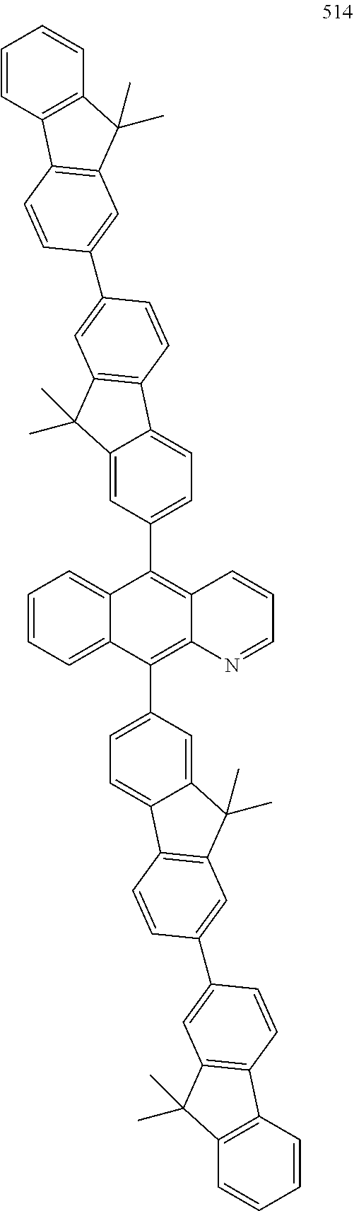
C1=CC=C2C(=C1)C(C1=CC=C3C(=C1)C(C)(C)C1=C3C=CC(C3=CC4=C(C5=C(C=CC=C5)C4(C)C)C=C3)=C1)=C1C(=C2C2=CC=C3C(=C2)C(C)(C)C2=C3C=CC(C3=CC4=C(C5=C(C=CC=C5)C4(C)C)C=C3)=C2)N=CC=C1
